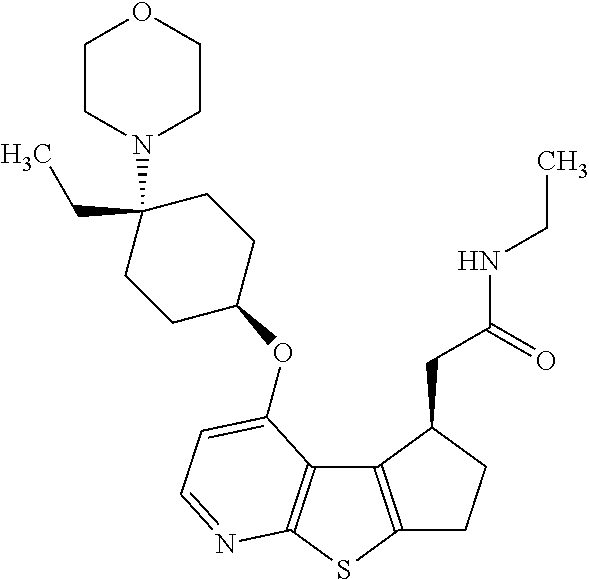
C1C2=C(C(CC(NCC)=O)C1)C1=C(S2)N=CC=C1OC1CCC(CC)(N2CCOCC2)CC1
